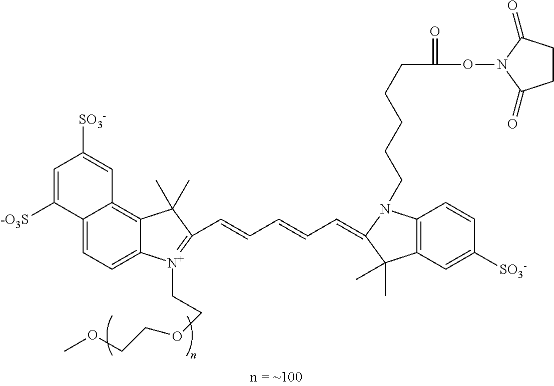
C(C=CC1=[N+](CCOCCOC)C2=CC=C3C(=C2C1(C)C)C=C([SO3-])C=C3[-O3S])=CC=C1N(CCCCCC(ON2C(=O)CCC2=O)=O)C2=C(C1(C)C)C=C([SO3-])C=C2
